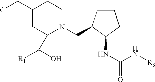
C1(C[G])CC(C([R1])O)N(CC2CCCC2NC(N[R3])=O)CC1
